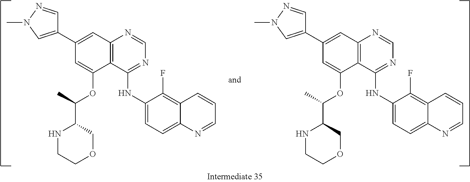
C1(C2=CN(C)N=C2)=CC2=C(C(OC(C)C3NCCOC3)=C1)C(NC1=CC=C3C(=C1F)C=CC=N3)=NC=N2.C1(C2=CN(C)N=C2)=CC2=C(C(OC(C)C3NCCOC3)=C1)C(NC1=CC=C3C(=C1F)C=CC=N3)=NC=N2
